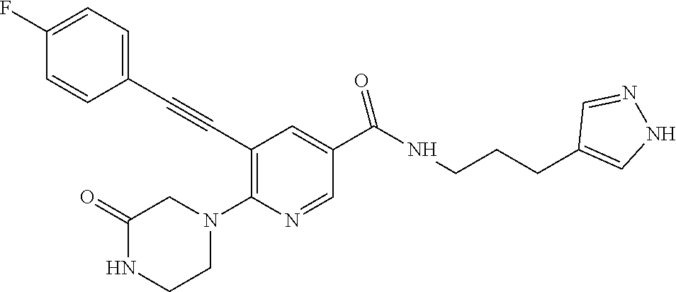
C1(C#CC2=C(N3CC(=O)NCC3)N=CC(C(NCCCC3=CNN=C3)=O)=C2)=CC=C(F)C=C1
